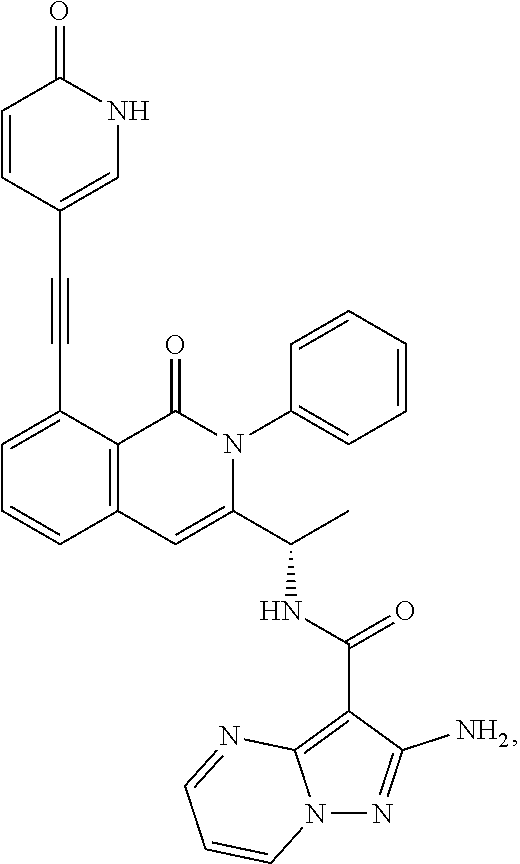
C1=C(C#CC2=CNC(=O)C=C2)C2=C(C=C1)C=C(C(C)NC(=O)C1=C3N(N=C1N)C=CC=N3)N(C1=CC=CC=C1)C2=O
